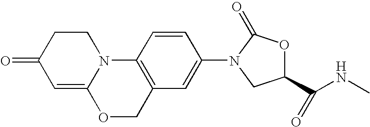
C1=C2N(CCC1=O)C1=C(CO2)C=C(N2C(=O)OC(C(NC)=O)C2)C=C1
